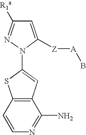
C1=C([Z][A]B)N(C2=CC3=C(S2)C=CN=C3N)N=C1[R1a]
